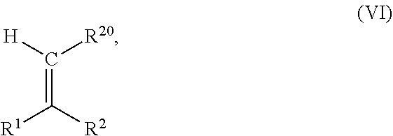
[R1]C(=C([H])[R20])[R2]
